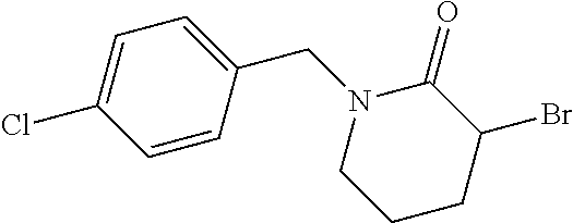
C1=C(Cl)C=CC(CN2CCCC(Br)C2=O)=C1
